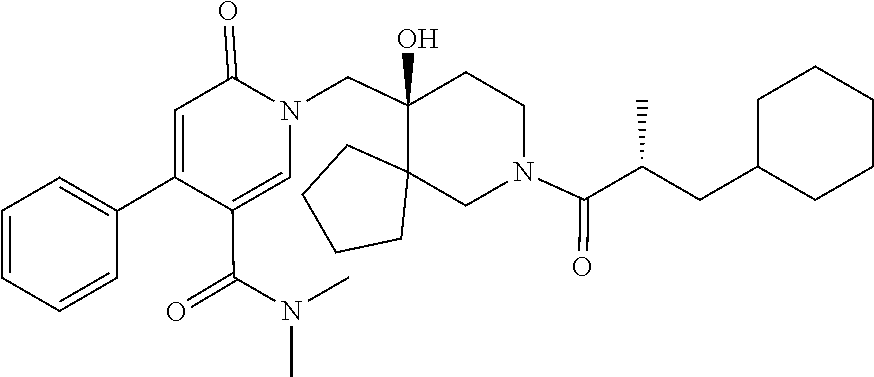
CN(C(C1=CN(CC2(O)C3(CCCC3)CN(C(=O)C(CC3CCCCC3)C)CC2)C(=O)C=C1C1=CC=CC=C1)=O)C
